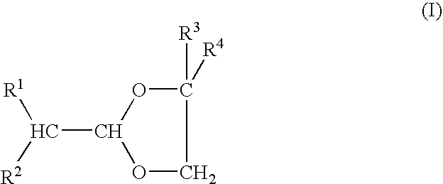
O1C([R4])([R3])COC1C([R1])[R2]
